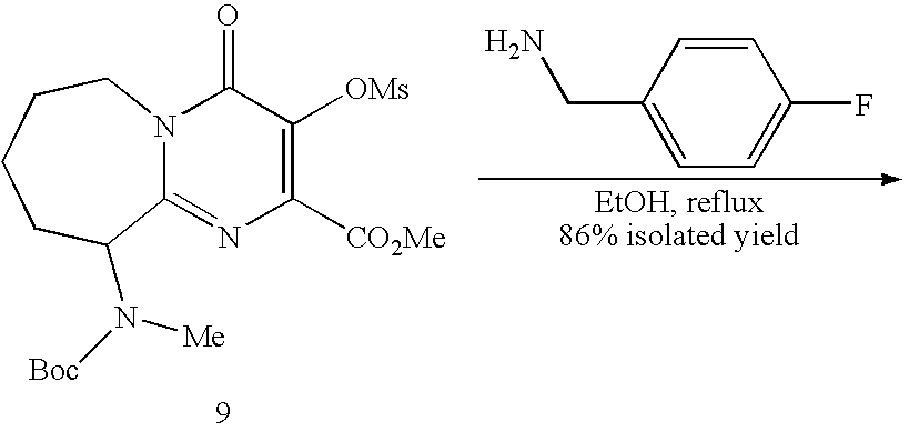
N12C(=NC([CO2Me])=C([OMs])C1=O)C(N([Me])[Boc])CCCC2.C1=CC(CN)=CC=C1F
